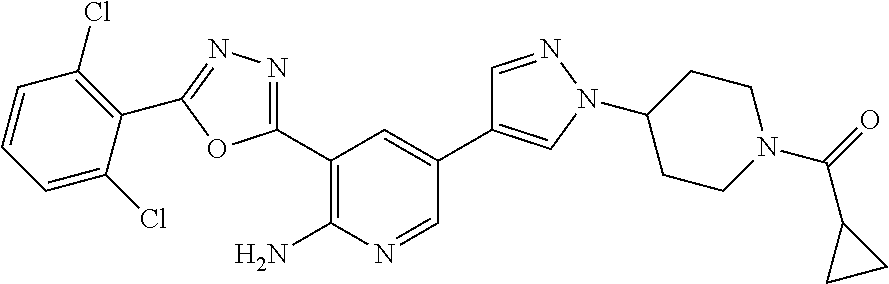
C1(C2=NN=C(C3=C(Cl)C=CC=C3Cl)O2)=C(N)N=CC(C2=CN(C3CCN(C(=O)C4CC4)CC3)N=C2)=C1
